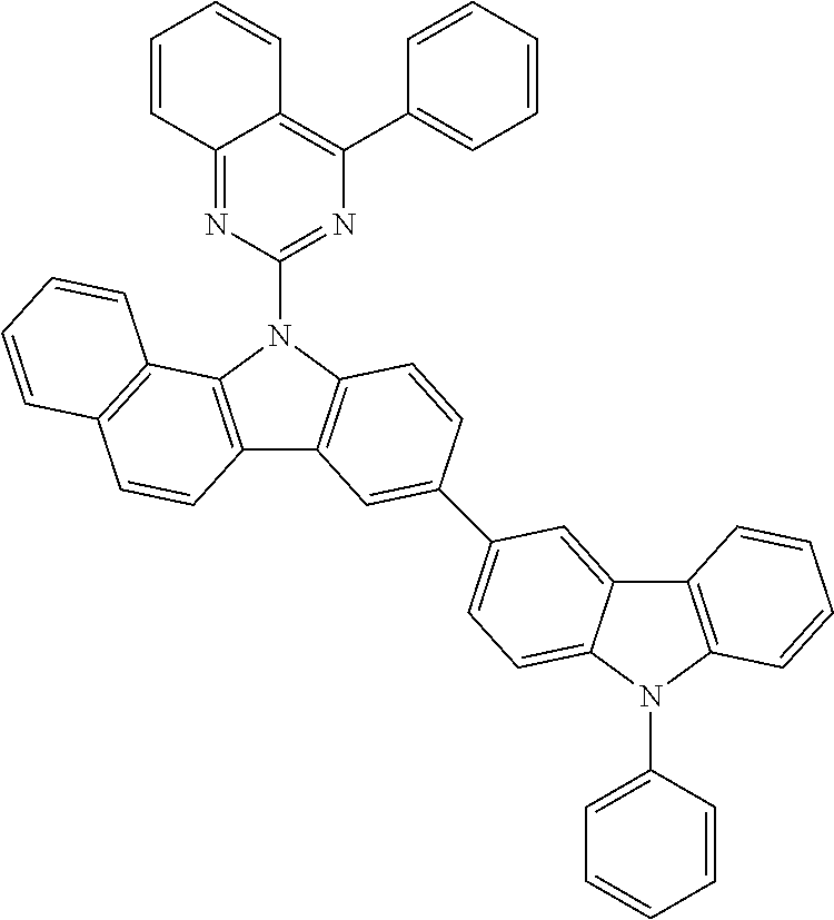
C12=NC(N3C4=C(C5=C3C=CC(C3=CC=C6C(=C3)C3=C(N6C6=CC=CC=C6)C=CC=C3)=C5)C=CC3=C4C=CC=C3)=NC(C3=CC=CC=C3)=C1C=CC=C2
